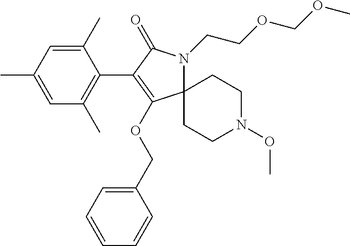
C12(CCN(OC)CC1)N(CCOCOC)C(=O)C(C1=C(C)C=C(C)C=C1C)=C2OCC1=CC=CC=C1
